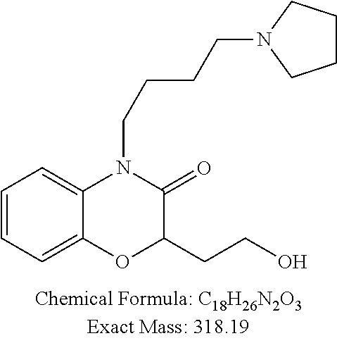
C1=CC=C2C(=C1)N(CCCCN1CCCC1)C(=O)C(CCO)O2
